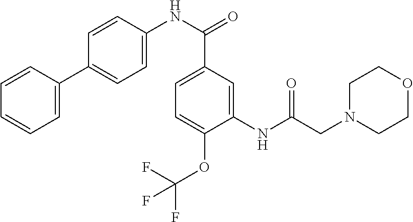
C1=C(C(NC2=CC=C(C3=CC=CC=C3)C=C2)=O)C=C(NC(CN2CCOCC2)=O)C(OC(F)(F)F)=C1
